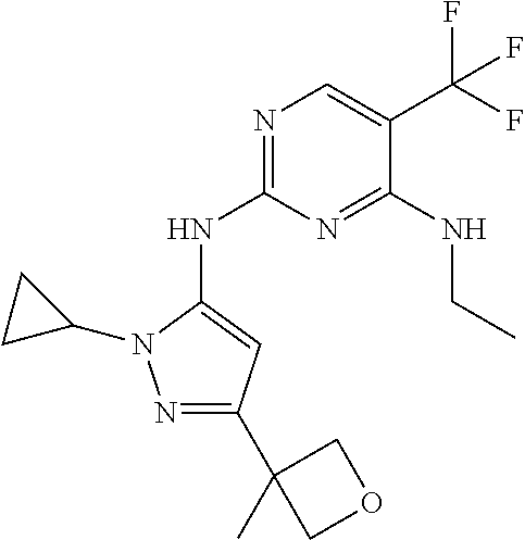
N1=C(NC2=CC(C3(C)COC3)=NN2C2CC2)N=C(NCC)C(C(F)(F)F)=C1
